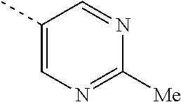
C1(C)=CN=C([Me])N=C1
